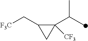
C1([CF3])(C(C)C)C(C[F3C])C1
